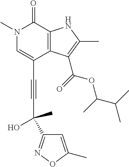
C(C1=CN(C)C(=O)C2=C1C(C(=O)OC(C(C)C)C)=C(C)N2)#CC(O)(C1=NOC(C)=C1)C
